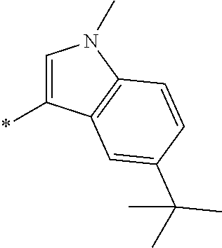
*C1=CN(C)C2=C1C=C(C(C)(C)C)C=C2
